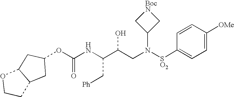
C(NC(C(CN([SO2]C1=CC=C([OMe])C=C1)C1C[BocN]C1)O)C[Ph])(=O)OC1CC2C(C1)OCC2
